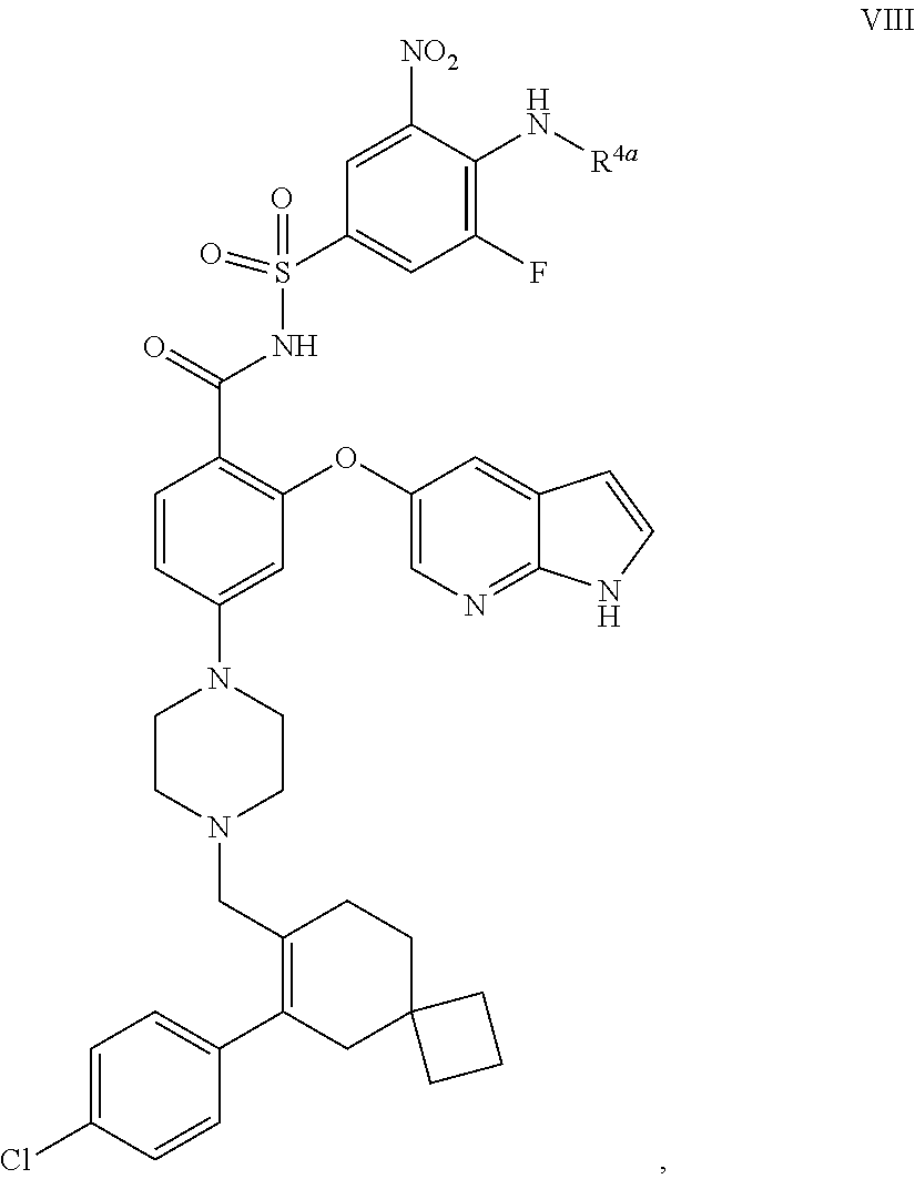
C1=CC(N2CCN(CC3=C(C4=CC=C(Cl)C=C4)CC4(CC3)CCC4)CC2)=CC(OC2=CN=C3C(=C2)C=CN3)=C1C(=O)NS(C1=CC(F)=C(N[R4a])C([NO2])=C1)(=O)=O
